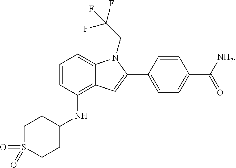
C1=CC(NC2CCS(=O)(=O)CC2)=C2C(=C1)N(CC(F)(F)F)C(C1=CC=C(C([NH2])=O)C=C1)=C2
